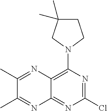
ClC1=NC(N2CCC(C)(C)C2)=C2C(=N1)N=C(C)C(C)=N2
